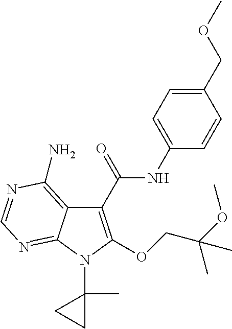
C1(C(=O)NC2=CC=C(COC)C=C2)=C(OCC(C)(OC)C)N(C2(C)CC2)C2=NC=NC(N)=C12
